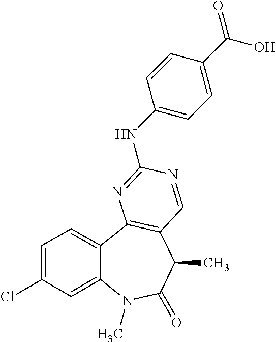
C1=C(Cl)C=C2C(=C1)C1=C(C(C)C(=O)N2C)C=NC(NC2=CC=C(C(=O)O)C=C2)=N1
